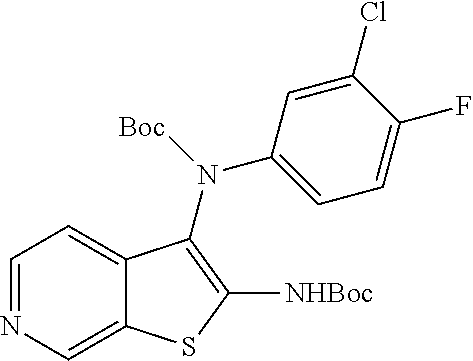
C1=NC=C2C(=C1)C(N(C1=CC=C(F)C(Cl)=C1)[Boc])=C([NHBoc])S2
